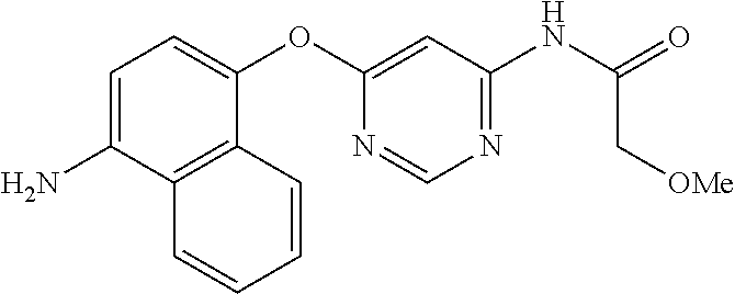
C1=C(N)C2=C(C(OC3=CC(NC(C[OMe])=O)=NC=N3)=C1)C=CC=C2
